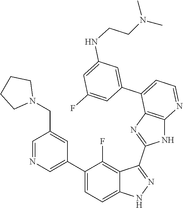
C1=NC=C(C2=CC=C3C(=C2F)C(C2=NC4=C(N2)N=CC=C4C2=CC(NCCN(C)C)=CC(F)=C2)=NN3)C=C1CN1CCCC1
